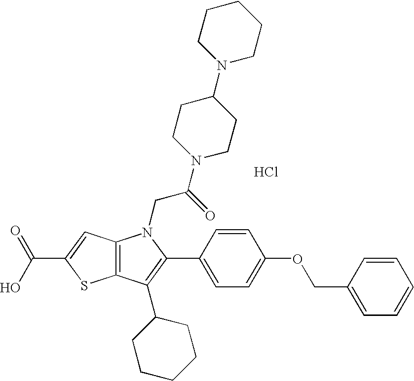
C12=C(C(C3CCCCC3)=C(C3=CC=C(OCC4=CC=CC=C4)C=C3)N1CC(=O)N1CCC(N3CCCCC3)CC1)SC(C(O)=O)=C2.Cl
